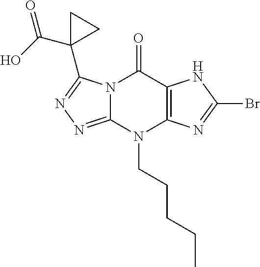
N12C(=NN=C1C1(C(=O)O)CC1)N(CCCCC)C1=C(C2=O)NC(Br)=N1
